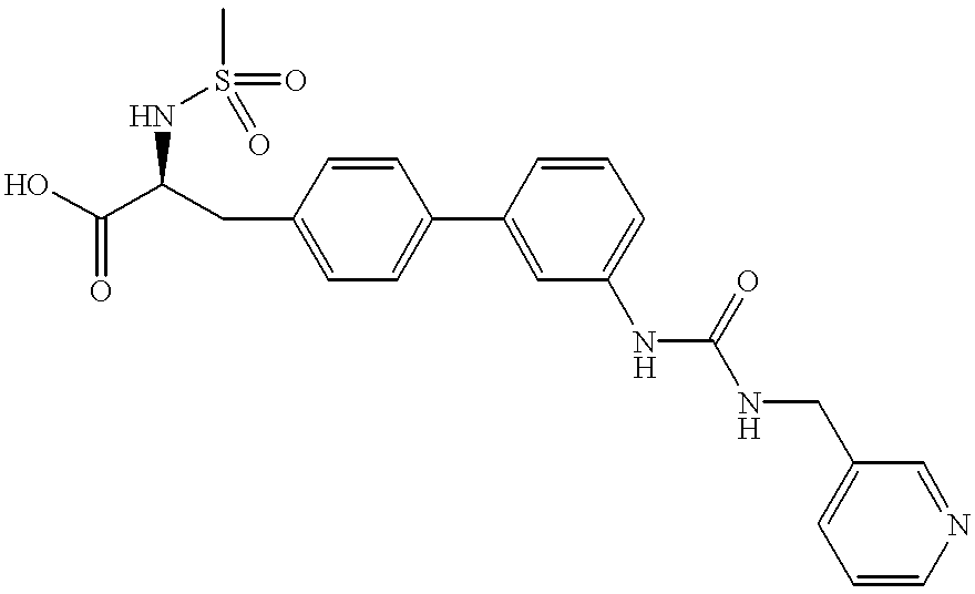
N(C(C(O)=O)CC1=CC=C(C2=CC(NC(=O)NCC3=CC=CN=C3)=CC=C2)C=C1)S(=O)(C)=O
